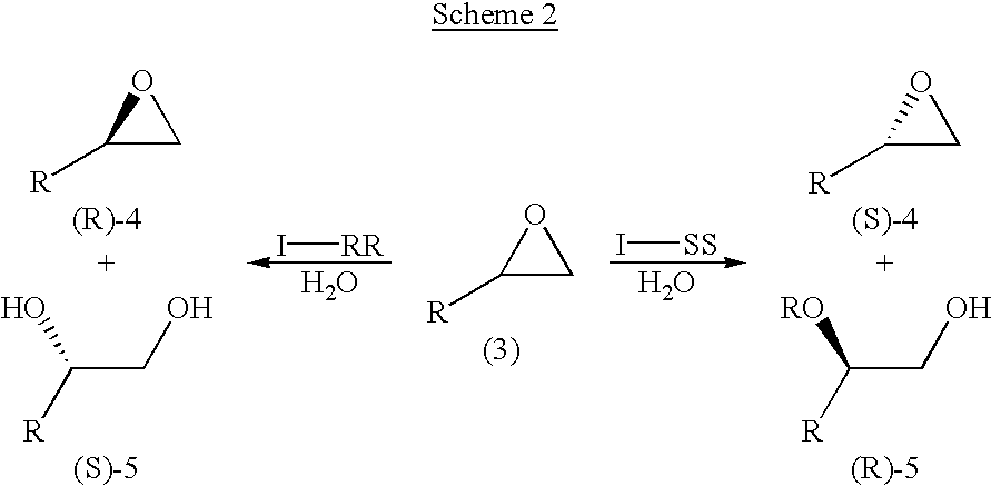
C1OC1[R].C(CO)([R])O.O.C1OC1[R].O.C1OC1[R].C(CO)([R])[RO].I[RR].I[SS]
